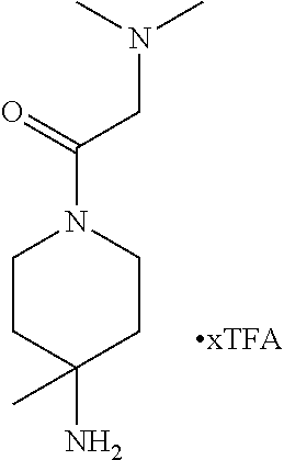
C1CC(N)(C)CCN1C(=O)CN(C)C
